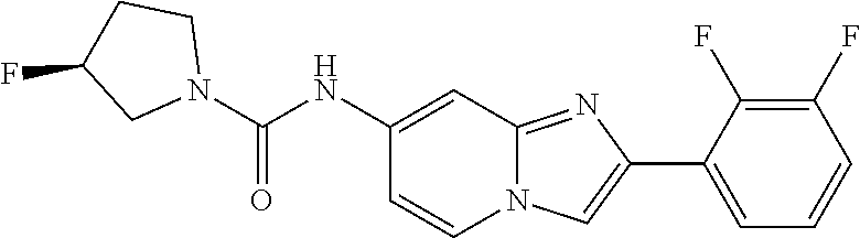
C12=NC(C3=CC=CC(F)=C3F)=CN1C=CC(NC(N1CCC(F)C1)=O)=C2
